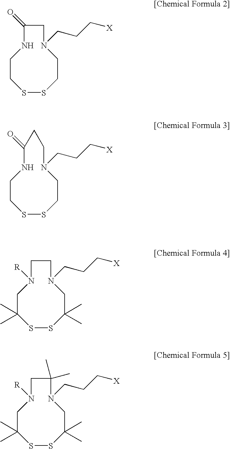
C1(=O)NCCSSCCN(CCC[X])C1.C1(=O)NCCSSCCN(CCC[X])CC1.C1N([R])CC(C)(C)SSC(C)(C)CN(CCC[X])C1.C1N([R])CC(C)(C)SSC(C)(C)CN(CCC[X])C1(C)C
